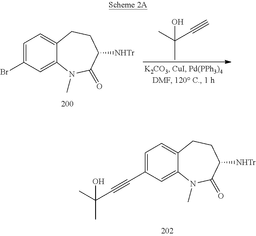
C1=C(Br)C=C2C(=C1)CCC([NHTr])C(=O)N2C.C(C#C)(C)(C)O.C1=C(C#CC(C)(C)O)C=C2C(=C1)CCC([NHTr])C(=O)N2C
